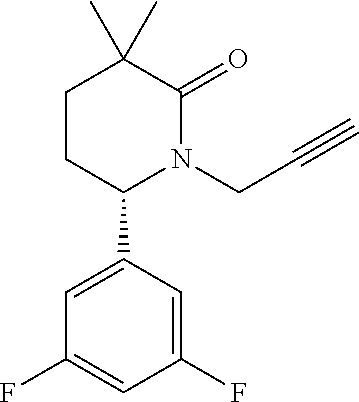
CC1(C)CCC(C2=CC(F)=CC(F)=C2)N(CC#C)C1=O
